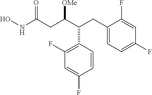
ONC(CC(C(CC1=CC=C(F)C=C1F)C1=C(F)C=C(F)C=C1)[OMe])=O
